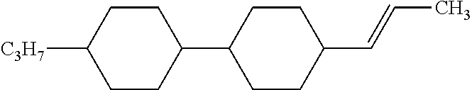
C1CC(C2CCC(C=CC)CC2)CCC1[C3H7]
